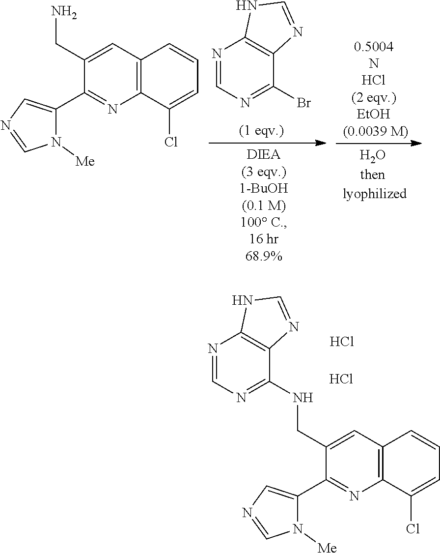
C12=C(N=CN=C1Br)NC=N2.C1=C(CN)C(C2=CN=CN2[Me])=NC2=C1C=CC=C2Cl.C1=C(CNC2=NC=NC3=C2N=CN3)C(C2=CN=CN2[Me])=NC2=C1C=CC=C2Cl.Cl.Cl
